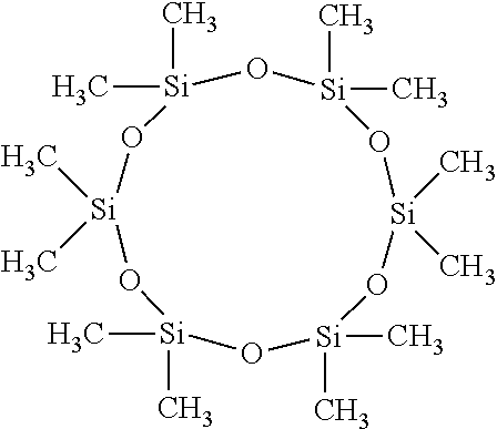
[Si]1(C)(C)O[Si](C)(C)O[Si](C)(C)O[Si](C)(C)O[Si](C)(C)O[Si](C)(C)O1
